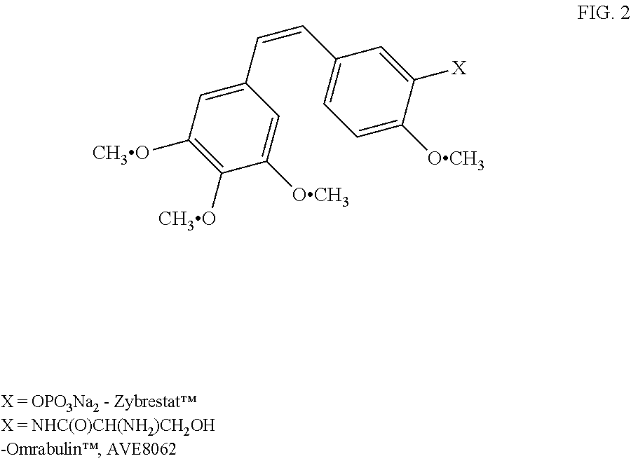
C1([OCH3])=CC(C=CC2=CC=C([OCH3])C([X])=C2)=CC([CH3O])=C1[CH3O]
